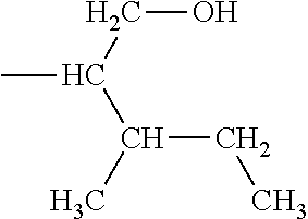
C(CO)(C(CC)C)C
